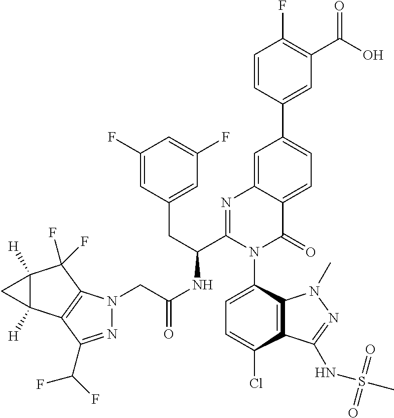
C1=CC(C2=CC=C3C(=C2)N=C(C(CC2=CC(F)=CC(F)=C2)NC(CN2N=C(C(F)F)C4=C2C(F)(F)C2([H])C4([H])C2)=O)N(C2=CC=C(Cl)C4=C2N(C)N=C4NS(=O)(=O)C)C3=O)=CC(C(O)=O)=C1F
